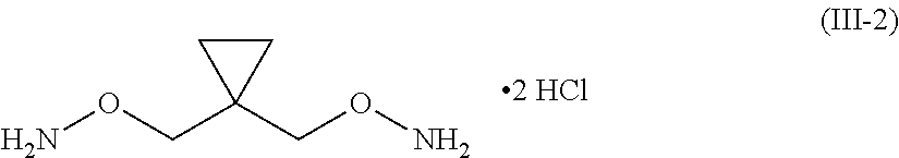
NOCC1(CON)CC1
